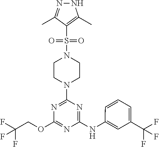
C1CN(S(=O)(=O)C2=C(C)NN=C2C)CCN1C1=NC(OCC(F)(F)F)=NC(NC2=CC(C(F)(F)F)=CC=C2)=N1
